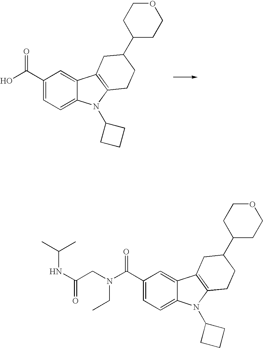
C1(C(N(CC(NC(C)C)=O)CC)=O)=CC=C2C(=C1)C1=C(N2C2CCC2)CCC(C2CCOCC2)C1.C1(C(O)=O)=CC=C2C(=C1)C1=C(N2C2CCC2)CCC(C2CCOCC2)C1
